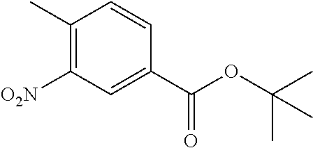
C1(C)=C([O2N])C=C(C(OC(C)(C)C)=O)C=C1
